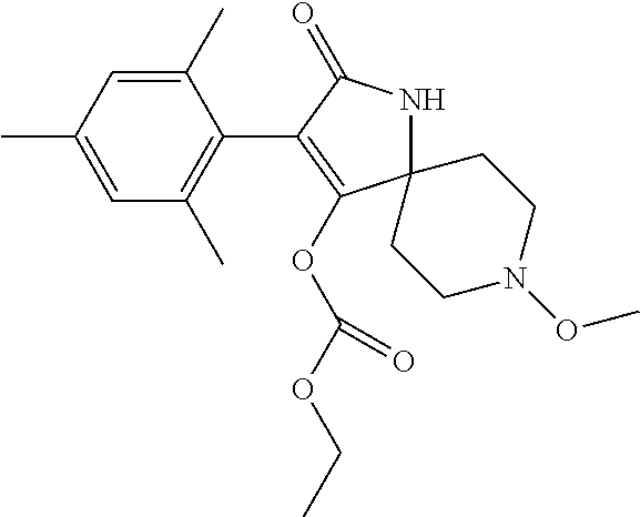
C12(NC(=O)C(C3=C(C)C=C(C)C=C3C)=C1OC(OCC)=O)CCN(OC)CC2
